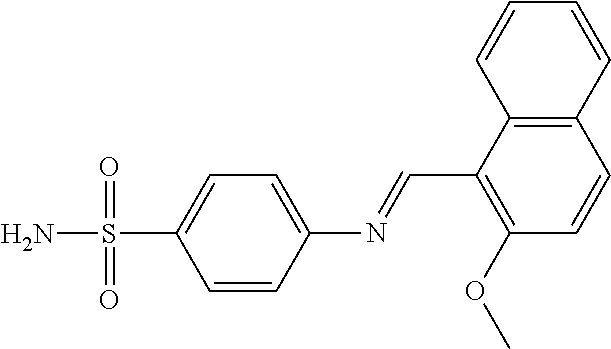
C12=C(C=CC=C1)C=CC(OC)=C2C=NC1=CC=C(S(N)(=O)=O)C=C1
